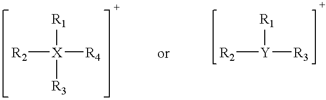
[R2][X]([R1])([R3])[R4].[R2][Y]([R1])[R3]
